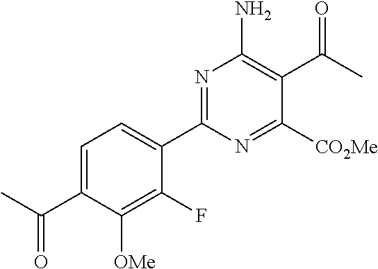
C1(C2=NC(N)=C(C(C)=O)C([CO2Me])=N2)=CC=C(C(C)=O)C([OMe])=C1F
